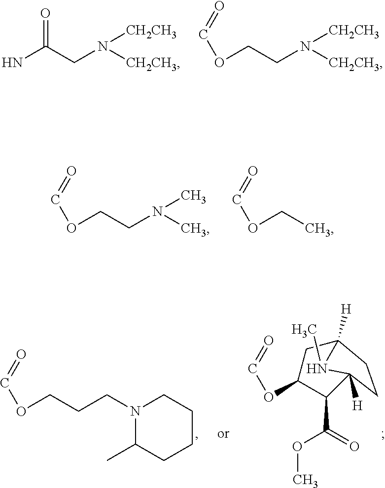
NC(CN([CH2CH3])[CH2CH3])=O.O(CCN([CH2CH3])[CH2CH3])C=O.O(CCN(C)C)C=O.C(OCC)=O.C(OCCCN1C(C)CCCC1)=O.C1C(OC=O)C(C(=O)OC)C2([H])CCC1([H])N2C
